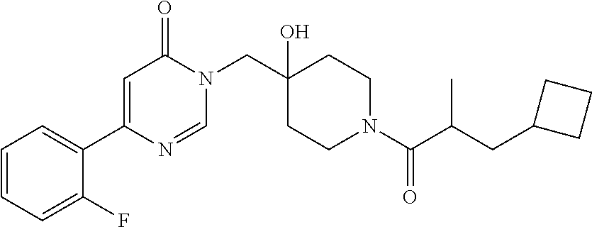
C1=NC(C2=CC=CC=C2F)=CC(=O)N1CC1(O)CCN(C(=O)C(C)CC2CCC2)CC1
